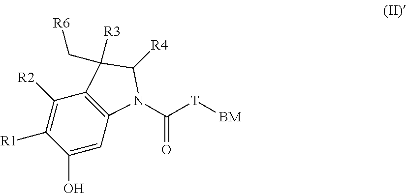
C1(O)=CC2=C(C([R2])=C1[R1])C([R3])(C[R6])C([R4])N2C([T][BM])=O
